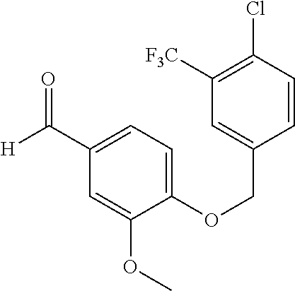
C1([F3C])=C(Cl)C=CC(COC2=CC=C(C([H])=O)C=C2OC)=C1
